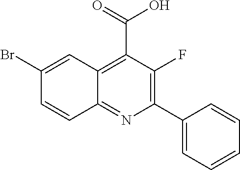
OC(=O)C1=C2C(=NC(C3=CC=CC=C3)=C1F)C=CC(Br)=C2
